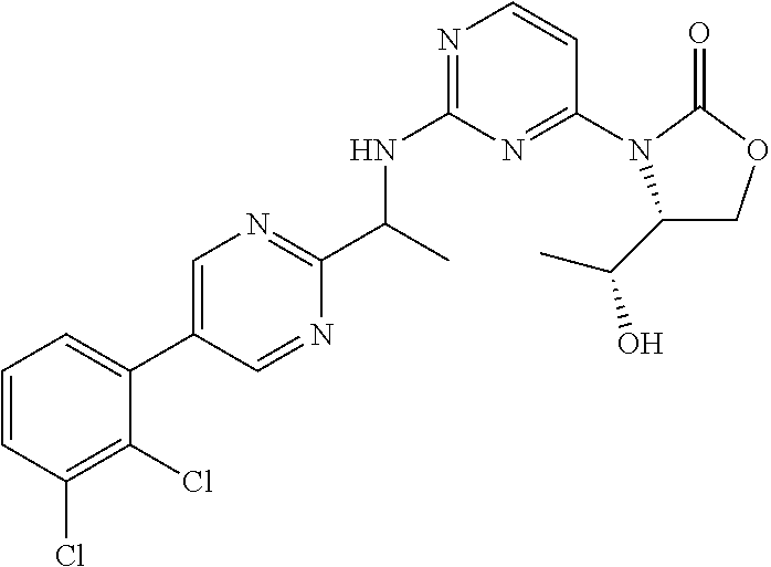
C1(N2C(C(C)O)COC2=O)=NC(NC(C2=NC=C(C3=CC=CC(Cl)=C3Cl)C=N2)C)=NC=C1
